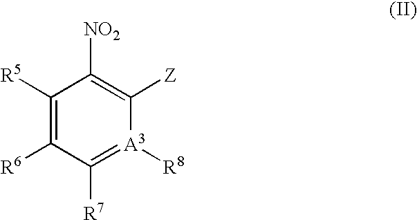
[NO2]C1=C([Z])[A3]([R8])=C([R7])C([R6])=C1[R5]
